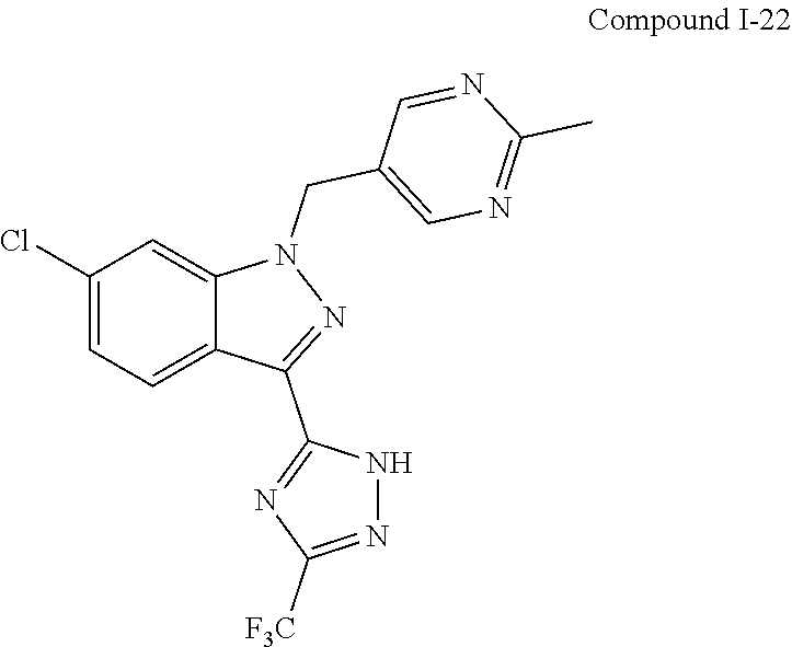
C1(C)=NC=C(CN2C3=CC(Cl)=CC=C3C(C3=NC([F3C])=NN3)=N2)C=N1
